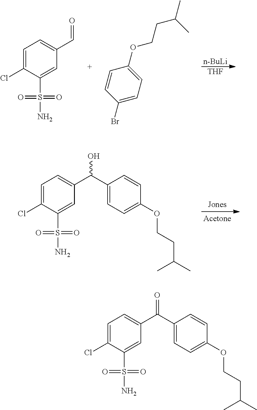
[n-BuLi].[THF].C1=CC(Br)=CC=C1OCCC(C)C.C1=C(Cl)C(S(=O)(=O)N)=CC(C=O)=C1.C1=C(Cl)C(S(=O)(=O)N)=CC(C(C2=CC=C(OCCC(C)C)C=C2)O)=C1.C1=C(Cl)C(S(=O)(=O)N)=CC(C(C2=CC=C(OCCC(C)C)C=C2)=O)=C1
